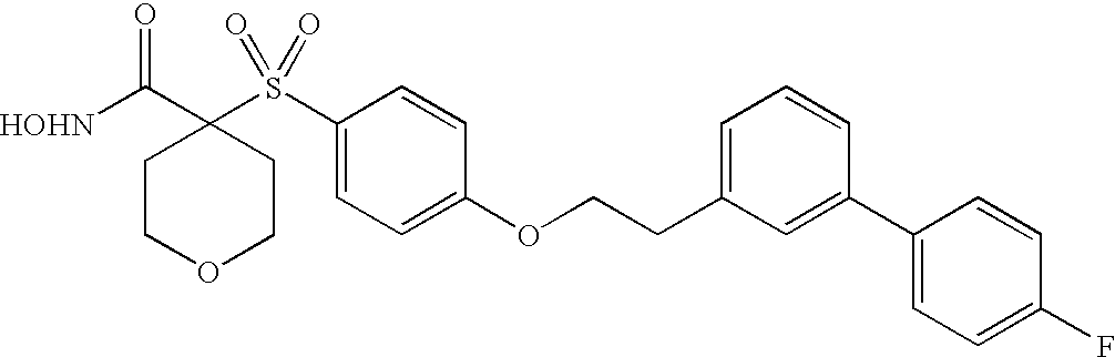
[HOHN]C(C1(S(C2=CC=C(OCCC3=CC=CC(C4=CC=C(F)C=C4)=C3)C=C2)(=O)=O)CCOCC1)=O
